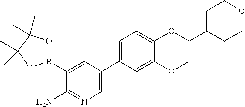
B1(C2=CC(C3=CC=C(OCC4CCOCC4)C(OC)=C3)=CN=C2N)OC(C)(C)C(C)(C)O1
